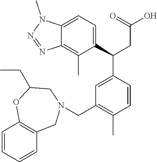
C1(C(CC(O)=O)C2=CC(CN3CC4=C(C=CC=C4)OC(CC)C3)=C(C)C=C2)=CC=C2C(=C1C)N=NN2C
